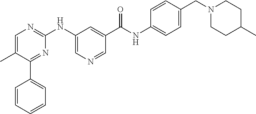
C1=C(C)C(C2=CC=CC=C2)=NC(NC2=CN=CC(C(NC3=CC=C(CN4CCC(C)CC4)C=C3)=O)=C2)=N1
